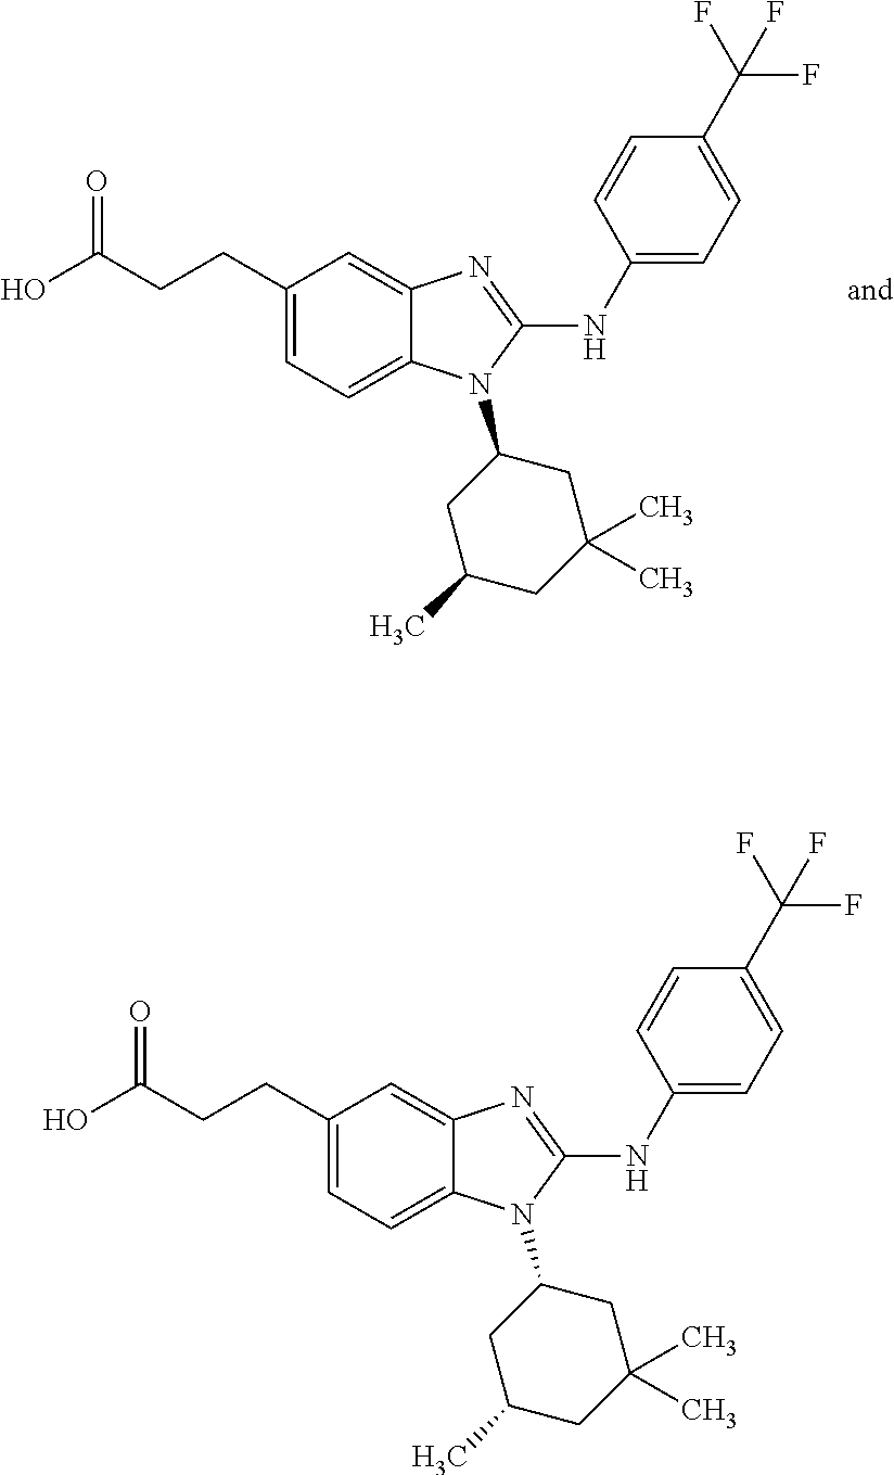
C1(CCC(O)=O)=CC=C2C(=C1)N=C(NC1=CC=C(C(F)(F)F)C=C1)N2C1CC(C)CC(C)(C)C1.C1(CCC(O)=O)=CC=C2C(=C1)N=C(NC1=CC=C(C(F)(F)F)C=C1)N2C1CC(C)CC(C)(C)C1
